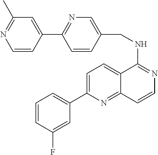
C1(C2=CC=C3C(=N2)C=CN=C3NCC2=CN=C(C3=CC(C)=NC=C3)C=C2)=CC=CC(F)=C1
